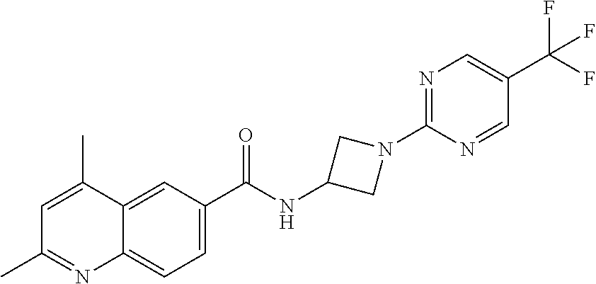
C1=C(C)C2=CC(C(NC3CN(C4=NC=C(C(F)(F)F)C=N4)C3)=O)=CC=C2N=C1C
